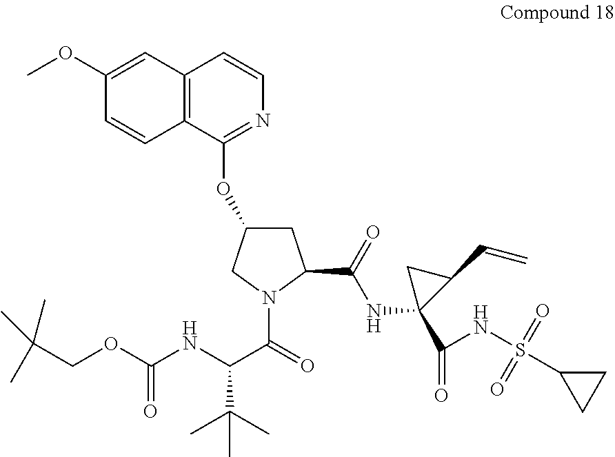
C1(OC)=CC2=C(C=C1)C(OC1CC(C(NC3(C(NS(C4CC4)(=O)=O)=O)C(C=C)C3)=O)N(C(=O)C(NC(OCC(C)(C)C)=O)C(C)(C)C)C1)=NC=C2
